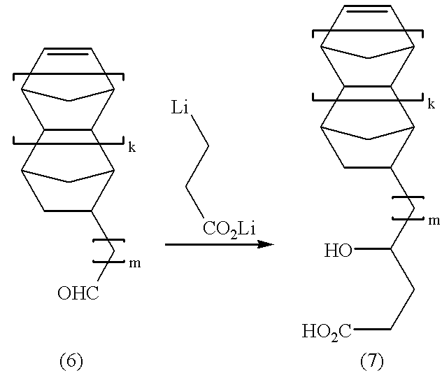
C12C(C3C=CC1C3)C1C(C[OHC])CC2C1.[Li]CC[CO2Li].C12C(C3C=CC1C3)C1C(CC(O)CC[HO2C])CC2C1
